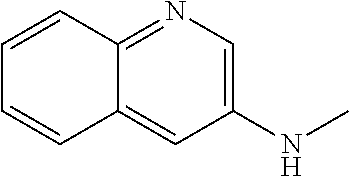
C1=C2C(=NC=C1NC)C=CC=C2
